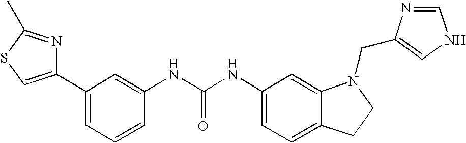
C1(NC(NC2=CC(C3=CSC(C)=N3)=CC=C2)=O)=CC=C2C(=C1)N(CC1=CNC=N1)CC2
